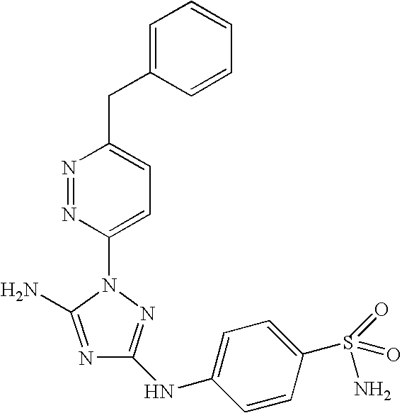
C1(NC2=CC=C(S(=O)(=O)N)C=C2)=NN(C2=CC=C(CC3=CC=CC=C3)N=N2)C(N)=N1
